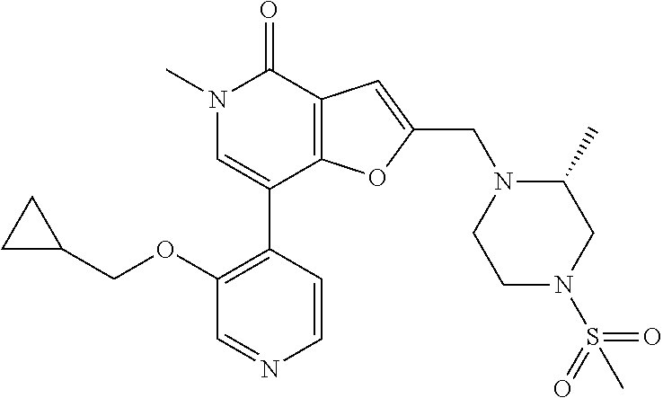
N1(C)C=C(C2=C(OCC3CC3)C=NC=C2)C2=C(C1=O)C=C(CN1CCN(S(C)(=O)=O)CC1C)O2
